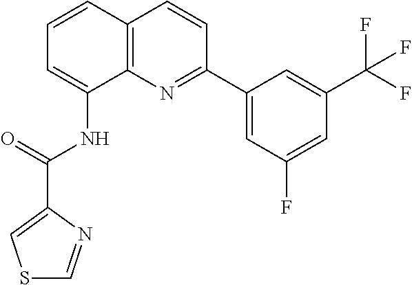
C1=CC2=C(C(NC(=O)C3=CSC=N3)=C1)N=C(C1=CC(F)=CC(C(F)(F)F)=C1)C=C2
